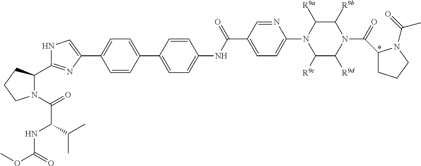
C1=CC(C2=CC=C(NC(C3=CC=C(N4C([R9c])C([R9d])N(C(=O)C5CCCN5C(C)=O)C([R9b])C4[R9a])N=C3)=O)C=C2)=CC=C1C1=CNC(C2N(C(C(NC(OC)=O)C(C)C)=O)CCC2)=N1
